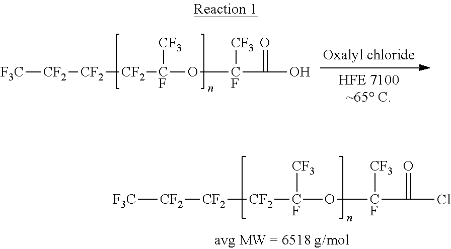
[F3C][CF2][CF2][CF2][CF](O[CF](C(O)=O)[CF3])[CF3].[F3C][CF2][CF2][CF2][CF](O[CF](C(Cl)=O)[CF3])[CF3]
